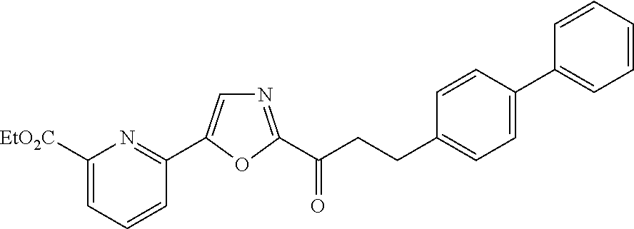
C1([EtO2C])=CC=CC(C2=CN=C(C(CCC3=CC=C(C4=CC=CC=C4)C=C3)=O)O2)=N1
